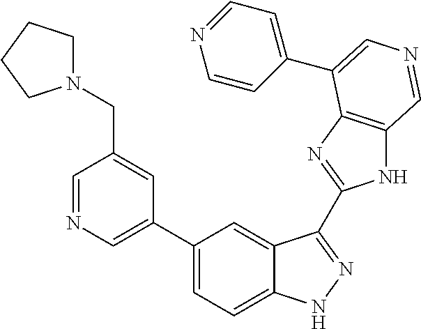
C1(C2=CN=CC(CN3CCCC3)=C2)=CC=C2C(=C1)C(C1=NC3=C(N1)C=NC=C3C1=CC=NC=C1)=NN2
